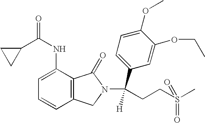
C1=C(NC(=O)C2CC2)C2=C(C=C1)CN(C(C1=CC=C(OC)C(OCC)=C1)([H])CCS(C)(=O)=O)C2=O
